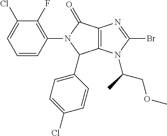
C12=C(C(=O)N(C3=C(F)C(Cl)=CC=C3)C1C1=CC=C(Cl)C=C1)N=C(Br)N2C(COC)C
